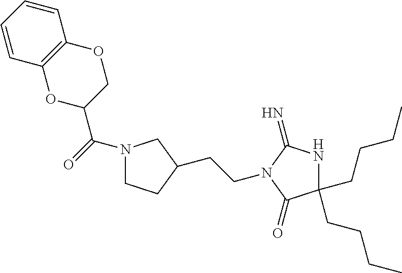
C1=CC=CC2=C1OC(C(N1CCC(CCN3C(=N)NC(CCCC)(CCCC)C3=O)C1)=O)CO2
